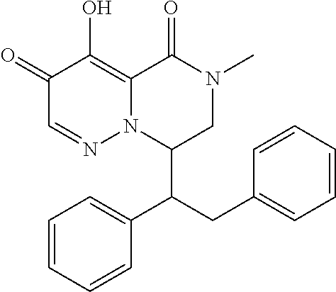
C1=CC=CC(C(CC2=CC=CC=C2)C2CN(C)C(=O)C3=C(O)C(=O)C=NN23)=C1
